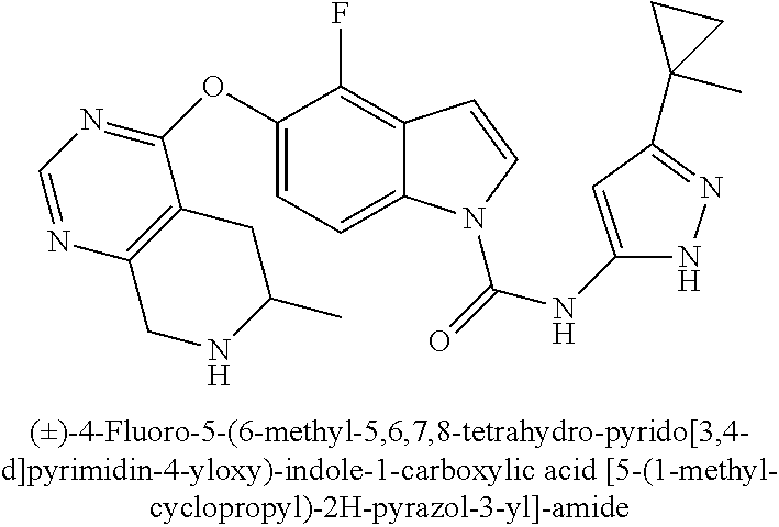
C1(OC2=NC=NC3=C2CC(C)NC3)=CC=C2C(=C1F)C=CN2C(=O)NC1=CC(C2(C)CC2)=NN1
